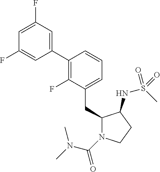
C1(CC2N(C(=O)N(C)C)CCC2NS(C)(=O)=O)=CC=CC(C2=CC(F)=CC(F)=C2)=C1F
